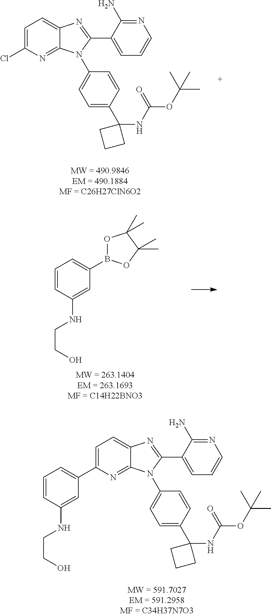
C1=C(C2=CC=CC(NCCO)=C2)N=C2C(=C1)N=C(C1=CC=CN=C1N)N2C1=CC=C(C2(NC(OC(C)(C)C)=O)CCC2)C=C1.C1=C(Cl)N=C2C(=C1)N=C(C1=CC=CN=C1N)N2C1=CC=C(C2(NC(OC(C)(C)C)=O)CCC2)C=C1.C1=CC(NCCO)=CC(B2OC(C)(C)C(C)(C)O2)=C1
